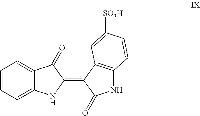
C1(=C2C(=O)NC3=C2C=C([SO3H])C=C3)C(=O)C2=CC=CC=C2N1
